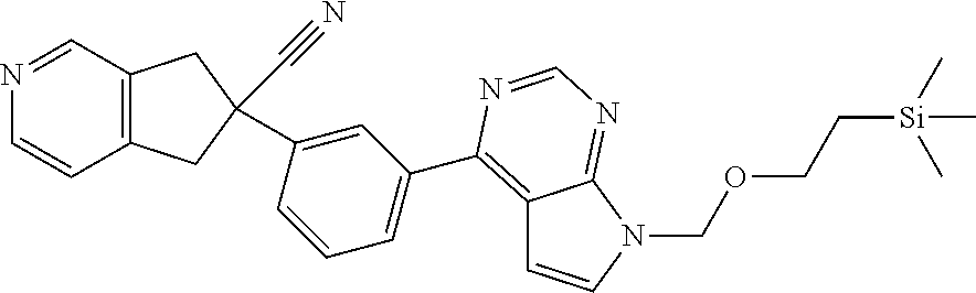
C1=C(C2(C#N)CC3=C(C2)C=NC=C3)C=CC=C1C1=C2C=CN(COCC[Si](C)(C)C)C2=NC=N1
